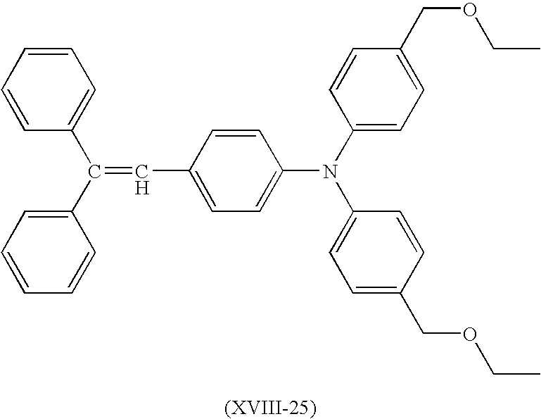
C1=CC=CC=C1C(C1=CC=CC=C1)=CC1=CC=C(N(C2=CC=C(COCC)C=C2)C2=CC=C(COCC)C=C2)C=C1
